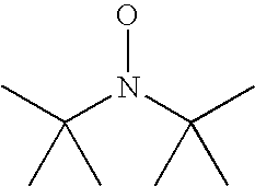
CC(N(C(C)(C)C)O)(C)C
